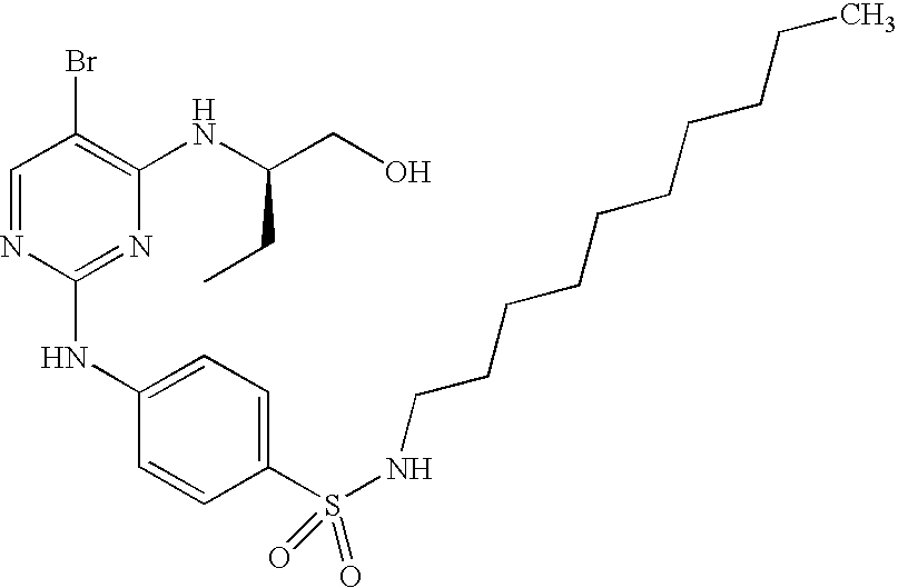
C1=NC(NC2=CC=C(S(=O)(=O)NCCCCCCCCCC)C=C2)=NC(NC(CO)CC)=C1Br
